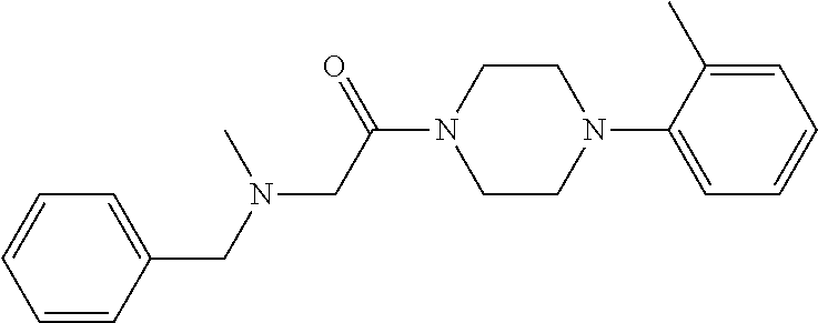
C1(CN(CC(N2CCN(C3=CC=CC=C3C)CC2)=O)C)=CC=CC=C1
